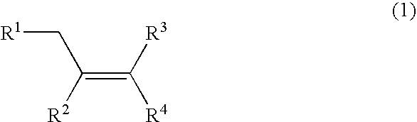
[R1]CC(=C([R3])[R4])[R2]
